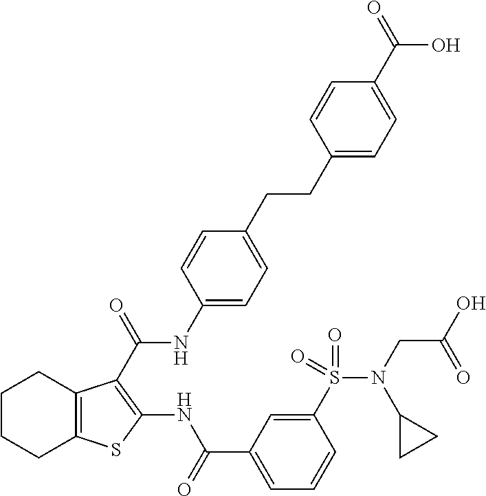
C1CCC2=C(C1)C(C(=O)NC1=CC=C(CCC3=CC=C(C(=O)O)C=C3)C=C1)=C(NC(C1=CC=CC(S(N(CC(O)=O)C3CC3)(=O)=O)=C1)=O)S2
